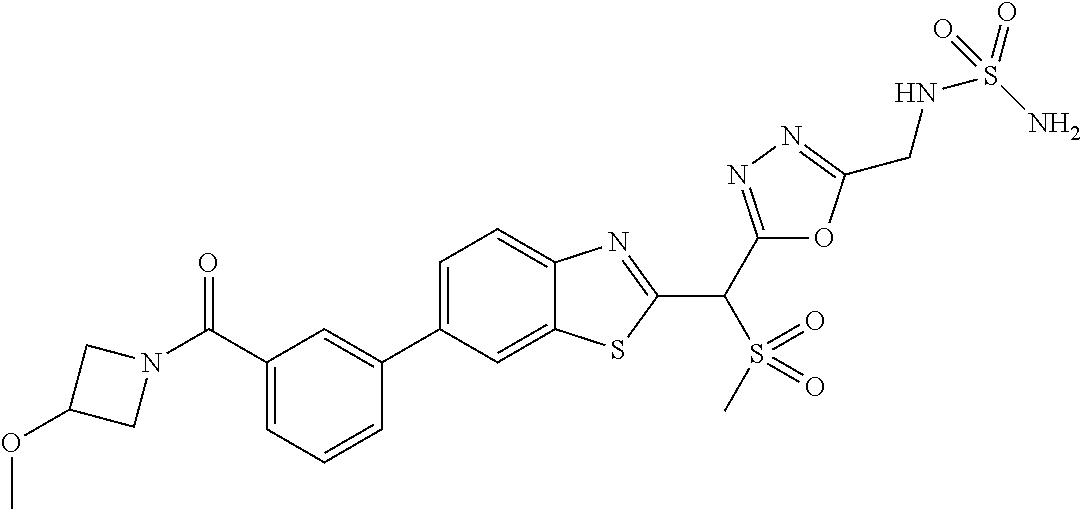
C1(C2=CC(C(N3CC(OC)C3)=O)=CC=C2)=CC=C2C(=C1)SC(C(C1=NN=C(CNS(=O)(N)=O)O1)S(=O)(=O)C)=N2
